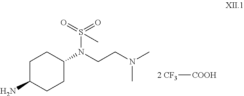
C1C(N)CCC(N(CCN(C)C)S(=O)(=O)C)C1.[2 CF3][COOH]
